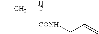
C(C)(CC)[CONH]CC=C
